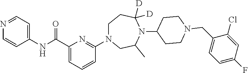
C1(NC(C2=CC=CC(N3CCC([D])([D])N(C4CCN(CC5=CC=C(F)C=C5Cl)CC4)C(C)C3)=N2)=O)=CC=NC=C1
